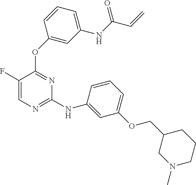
C1(OC2=CC(NC(C=C)=O)=CC=C2)=NC(NC2=CC(OCC3CN(C)CCC3)=CC=C2)=NC=C1F
